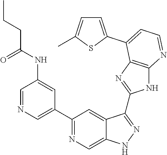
C1=NC=C(C2=NC=C3C(=C2)C(C2=NC4=C(N2)N=CC=C4C2=CC=C(C)S2)=NN3)C=C1NC(CCC)=O
